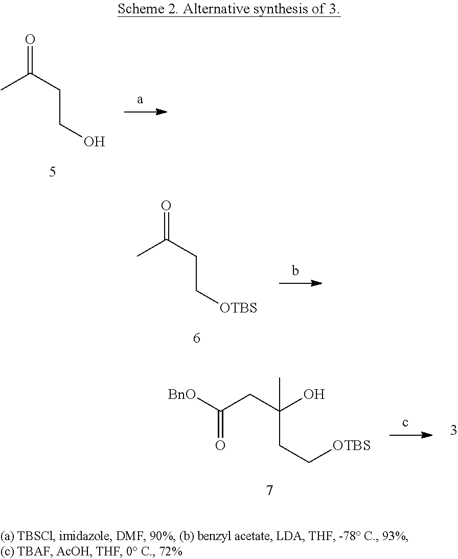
C(CCO)(C)=O.C(CC[OTBS])(C)=O.[BnO]C(CC(O)(C)CC[OTBS])=O
